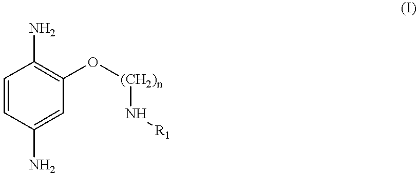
C1=CC(N)=CC(O[(CH2)n]N[R1])=C1N
